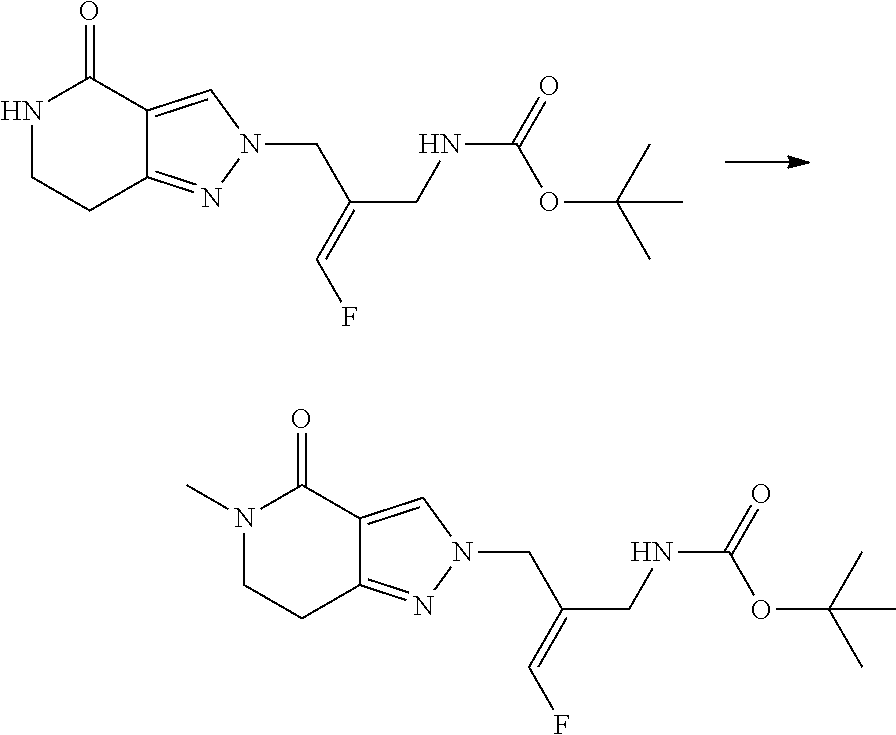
C(C(CNC(=O)OC(C)(C)C)=CF)N1N=C2CCNC(=O)C2=C1.C(C(CNC(=O)OC(C)(C)C)=CF)N1N=C2CCN(C)C(=O)C2=C1
